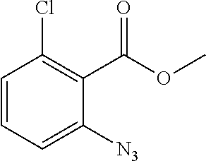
C1=CC=C([N3])C(C(OC)=O)=C1Cl
